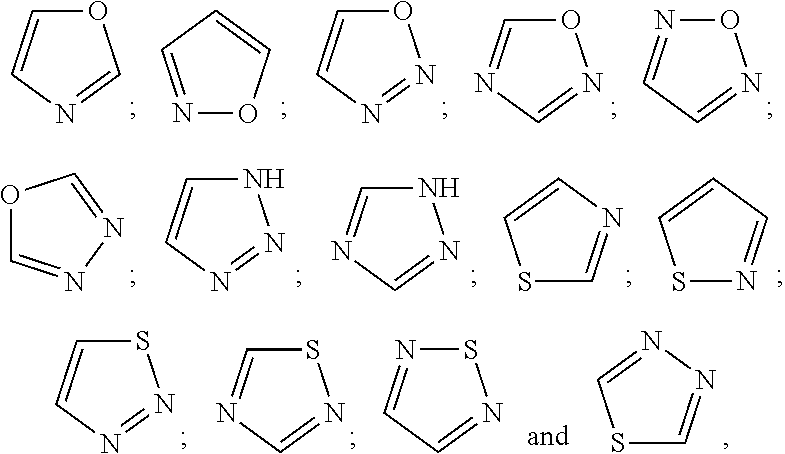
O1C=CN=C1.N1=CC=CO1.O1C=CN=N1.O1C=NC=N1.O1N=CC=N1.O1C=NN=C1.N1C=CN=N1.N1C=NC=N1.S1C=NC=C1.S1N=CC=C1.S1C=CN=N1.S1C=NC=N1.S1N=CC=N1.S1C=NN=C1
